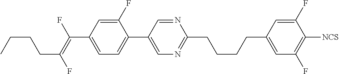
C(C1=CC=C(C2=CN=C(CCCCC3=CC(F)=C([NCS])C(F)=C3)N=C2)C(F)=C1)(=C(F)CCCC)F
